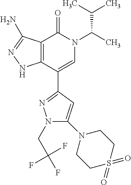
C12=C(C(C3=NN(CC(F)(F)F)C(N4CCS(=O)(=O)CC4)=C3)=CN(C(C)C(C)C)C1=O)NN=C2N
